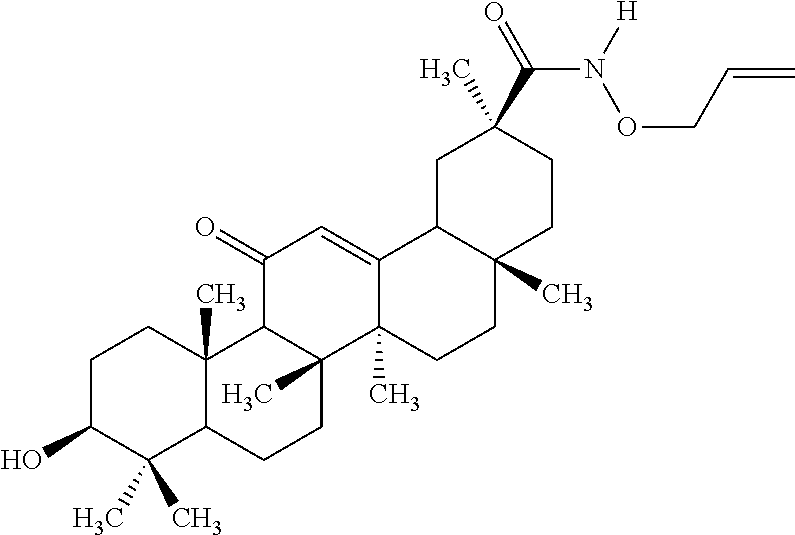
C1C(O)C(C)(C)C2C(C)(C1)C1C(C)(CC2)C2(C)C(=CC1=O)C1C(C)(CC2)CCC(C)(C(=O)N([H])OCC=C)C1
